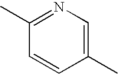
C1(C)=CN=C(C)C=C1
